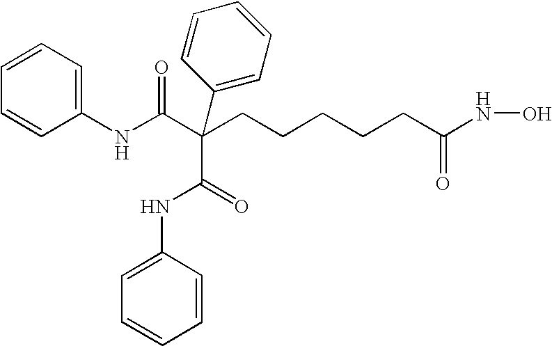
C1=CC=C(NC(C(C2=CC=CC=C2)(C(=O)NC2=CC=CC=C2)CCCCCC(NO)=O)=O)C=C1
